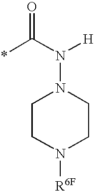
*C(N([H])N1CCN([R6F])CC1)=O
